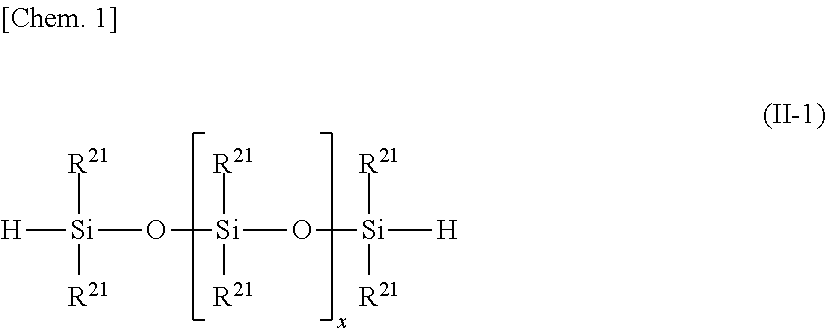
[H][Si](O[Si](O[Si]([H])([R21])[R21])([R21])[R21])([R21])[R21]
